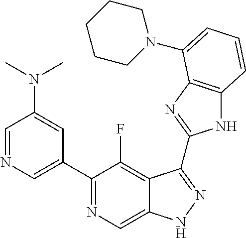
C1=NC=C(C2=NC=C3C(=C2F)C(C2=NC4=C(N2)C=CC=C4N2CCCCC2)=NN3)C=C1N(C)C
